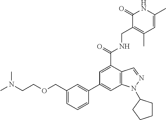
C1(C2=CC3=C(C(C(=O)NCC4=C(C)C=C(C)NC4=O)=C2)C=NN3C2CCCC2)=CC(COCCN(C)C)=CC=C1
